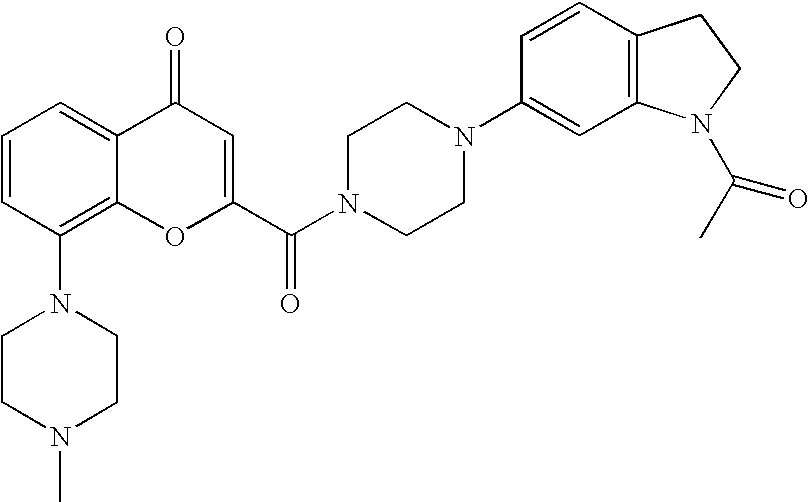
C1=CC(N2CCN(C)CC2)=C2C(=C1)C(=O)C=C(C(=O)N1CCN(C3=CC4=C(C=C3)CCN4C(=O)C)CC1)O2
